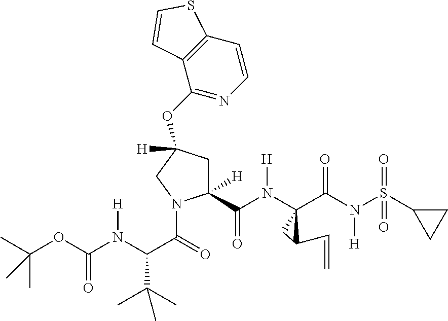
C12=C(C=CN=C1OC1([H])CC([H])(C(N([H])C3(C(N(S(=O)(=O)C4CC4)[H])=O)CC3C=C)=O)N(C(=O)C(N(C(OC(C)(C)C)=O)[H])C(C)(C)C)C1)SC=C2
